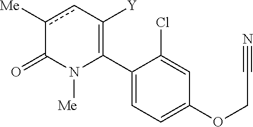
C1(C2=C([Y])cc([Me])C(=O)N2[Me])=CC=C(OCC#N)C=C1Cl
